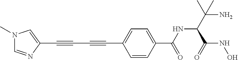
N1(C)C=NC(C#CC#CC2=CC=C(C(NC(C(N)(C)C)C(=O)NO)=O)C=C2)=C1
